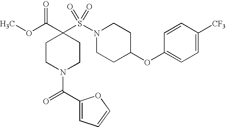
C1(OC2CCN(S(=O)(=O)C3(C(=O)OC)CCN(C(=O)C4=CC=CO4)CC3)CC2)=CC=C([CF3])C=C1
